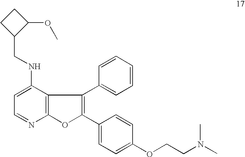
C12=C(OC(C3=CC=C(OCCN(C)C)C=C3)=C1C1=CC=CC=C1)N=CC=C2NCC1C(OC)CC1
